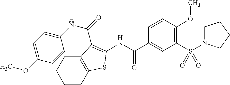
S(C1=C(OC)C=CC(C(NC2=C(C(=O)NC3=CC=C(OC)C=C3)C3=C(CCCC3)S2)=O)=C1)(=O)(=O)N1CCCC1
